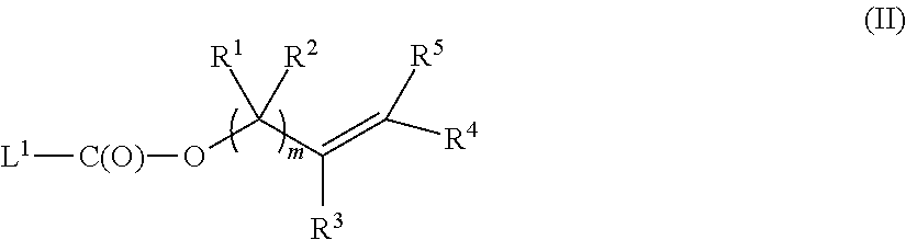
[L1][C(O)]OC(C([R3])=C([R5])[R4])([R1])[R2]
